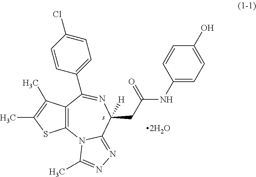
C12=C(C(C)=C(C)S1)C(C1=CC=C(Cl)C=C1)=NC(CC(=O)NC1=CC=C(O)C=C1)([H])C1=NN=C(C)N21
